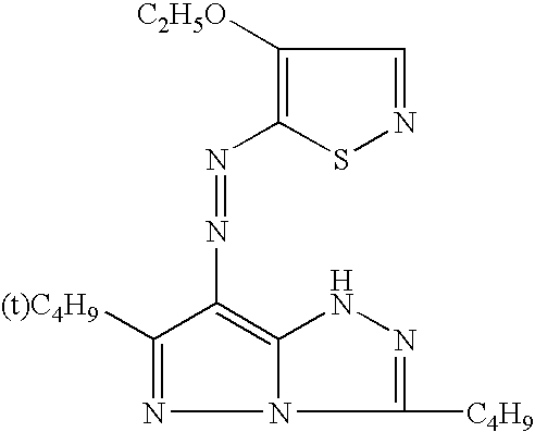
N(C1=C2NN=C([C4H9])N2N=C1[(t)C4H9])=NC1=C([C2H5O])C=NS1
